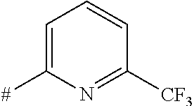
C1=C([#])N=C([CF3])C=C1
